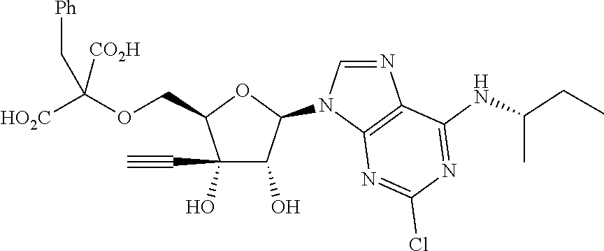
C1(O)(C#C)C(O)C(N2C=NC3=C2N=C(Cl)N=C3NC(C)CC)OC1COC([HO2C])([CO2H])C[Ph]
